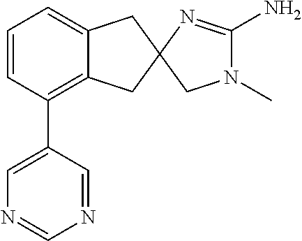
C1=CC(C2=CN=CN=C2)=C2C(=C1)CC1(C2)N=C(N)N(C)C1
